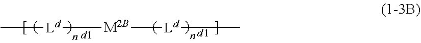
C[Ld][M2B][Ld]C
